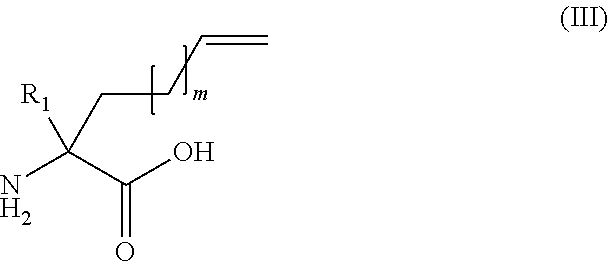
NC(C(O)=O)([R1])CCC=C
